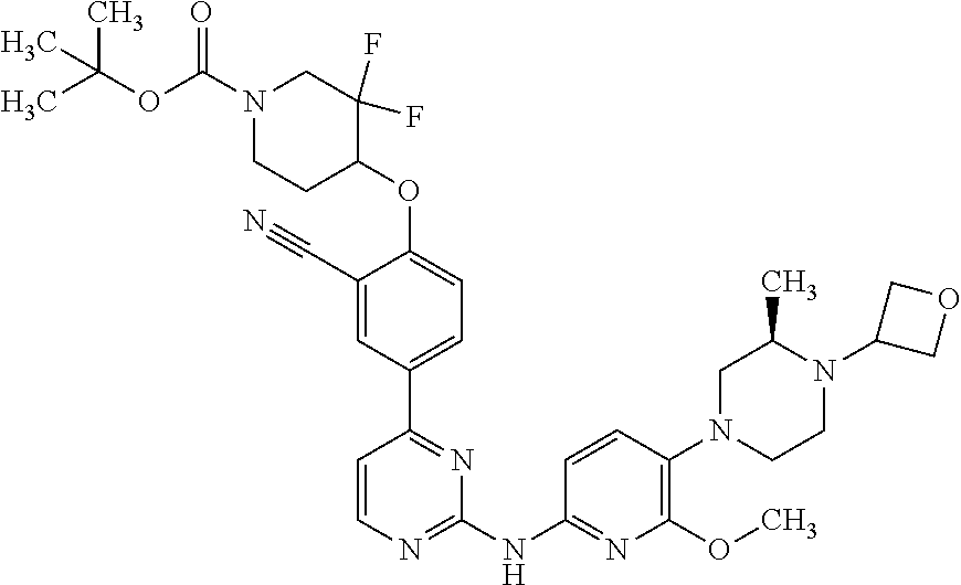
O(C1=CC=C(C2=NC(NC3=NC(OC)=C(N4CCN(C5COC5)C(C)C4)C=C3)=NC=C2)C=C1C#N)C1C(F)(F)CN(C(OC(C)(C)C)=O)CC1
